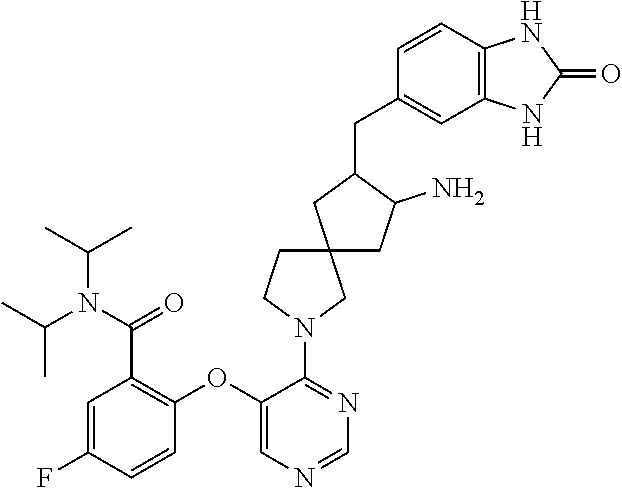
C1(CC2=CC3=C(C=C2)NC(=O)N3)C(N)CC2(C1)CCN(C1=NC=NC=C1OC1=C(C(N(C(C)C)C(C)C)=O)C=C(F)C=C1)C2
